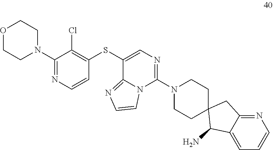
O1CCN(C2=NC=CC(SC3=CN=C(N4CCC5(CC4)C(N)C4=CC=CN=C4C5)N4C3=NC=C4)=C2Cl)CC1
